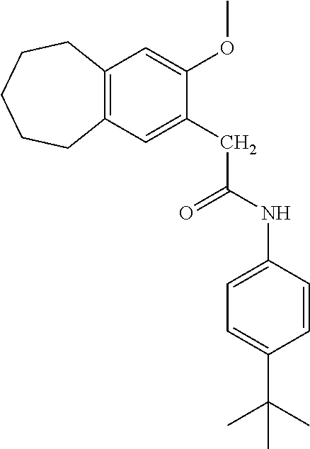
C12=C(C=C(CC(NC3=CC=C(C(C)(C)C)C=C3)=O)C(OC)=C1)CCCCC2
